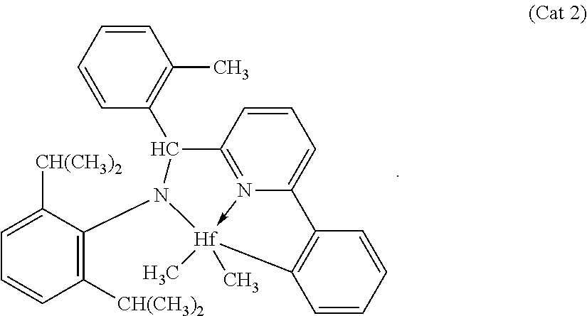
C1=CC([CH(CH3)2])=C(N2C(C3=C(C)C=CC=C3)C3=N4->[Hf]2(C)(C)C2=C(C4=CC=C3)C=CC=C2)C([CH(CH3)2])=C1
